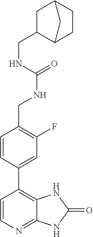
C1=CN=C2C(=C1C1=CC(F)=C(CNC(=O)NCC3C4CCC(C3)C4)C=C1)NC(=O)N2
